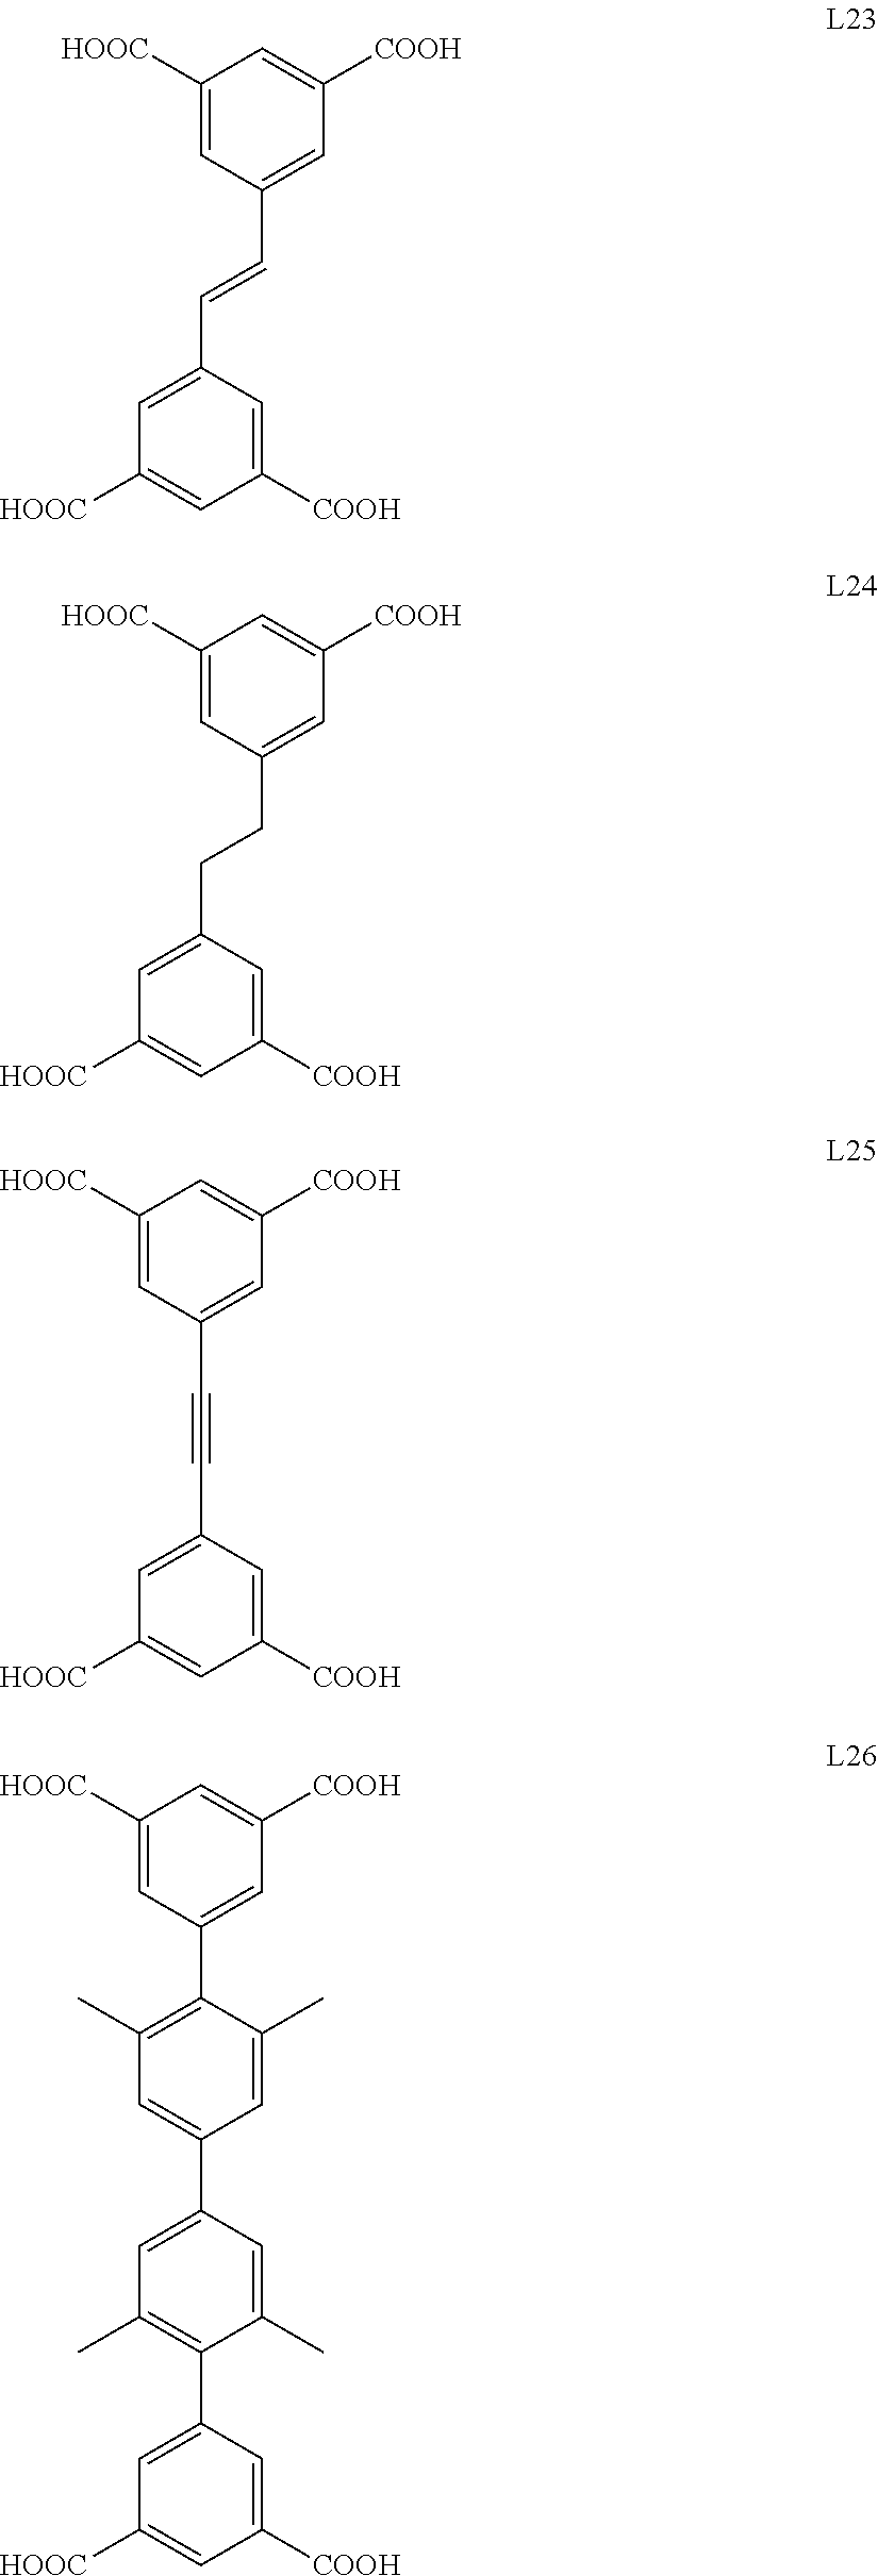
[HOOC]C1=CC(C=CC2=CC([HOOC])=CC([COOH])=C2)=CC([COOH])=C1.[HOOC]C1=CC(CCC2=CC([HOOC])=CC([COOH])=C2)=CC([COOH])=C1.[HOOC]C1=CC(C#CC2=CC([HOOC])=CC([COOH])=C2)=CC([COOH])=C1.[HOOC]C1=CC(C2=C(C)C=C(C3=CC(C)=C(C4=CC([HOOC])=CC([COOH])=C4)C(C)=C3)C=C2C)=CC([COOH])=C1
